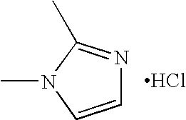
C1=CN(C)C(C)=N1.Cl
